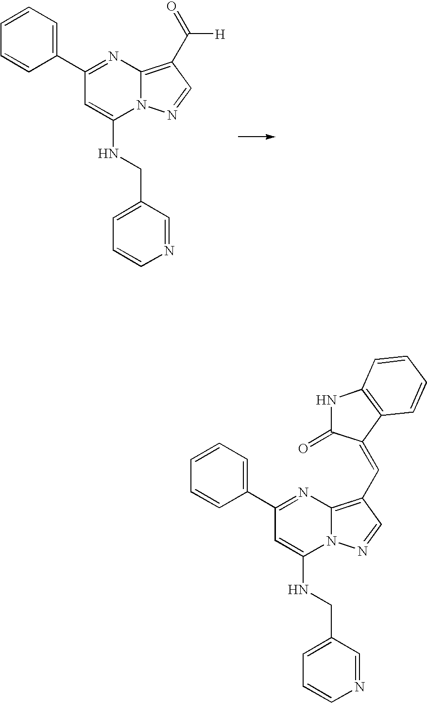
C1=CC=C(C2=NC3=C(C([H])=O)C=NN3C(NCC3=CC=CN=C3)=C2)C=C1.C1=CC=C(C2=NC3=C(C=C4C(=O)NC5=C4C=CC=C5)C=NN3C(NCC3=CC=CN=C3)=C2)C=C1
